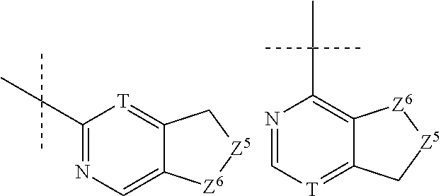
C1(C(C)(C)C)=NC=C2C(=[T]1)C[Z5][Z6]2.N1=C[T]=C2C(=C1C(C)(C)C)[Z6][Z5]C2
